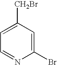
C1=NC(Br)=CC([CH2Br])=C1
